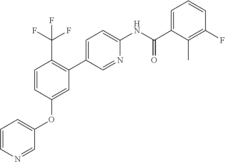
C1=CC(OC2=CC=CN=C2)=CC(C2=CC=C(NC(C3=CC=CC(F)=C3C)=O)N=C2)=C1C(F)(F)F
